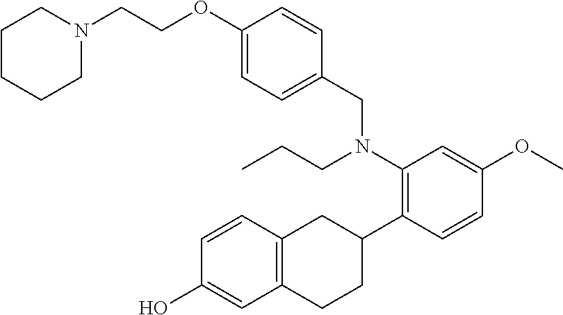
C1CCCN(CCOC2=CC=C(CN(C3=C(C4CC5=C(CC4)C=C(O)C=C5)C=CC(OC)=C3)CCC)C=C2)C1
